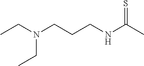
N(C(C)=S)CCCN(CC)CC
